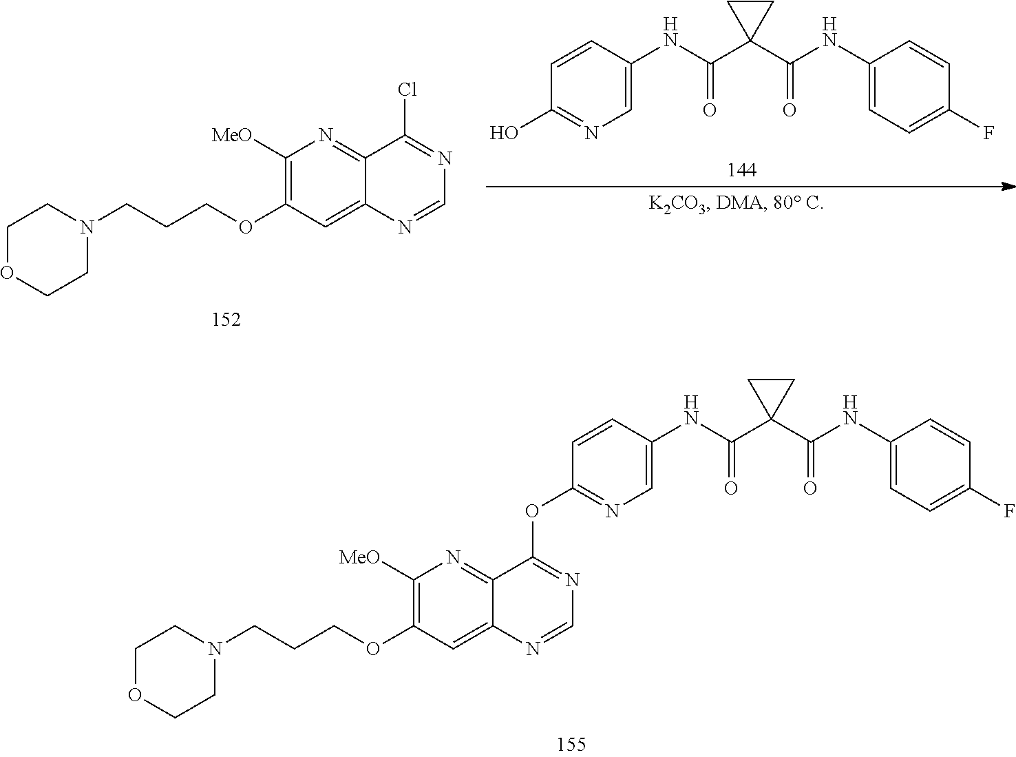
C1=NC2=CC(OCCCN3CCOCC3)=C([MeO])N=C2C(OC2=NC=C(NC(C3(C(NC4=CC=C(F)C=C4)=O)CC3)=O)C=C2)=N1.C1(NC(C2(C(=O)NC3=CC=C(F)C=C3)CC2)=O)=CN=C(O)C=C1.C1=NC2=CC(OCCCN3CCOCC3)=C([MeO])N=C2C(Cl)=N1
